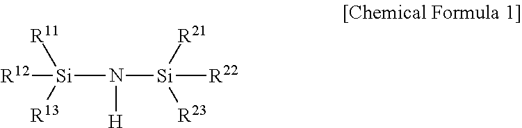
[Si](N([Si]([R21])([R22])[R23])[H])([R11])([R12])[R13]
